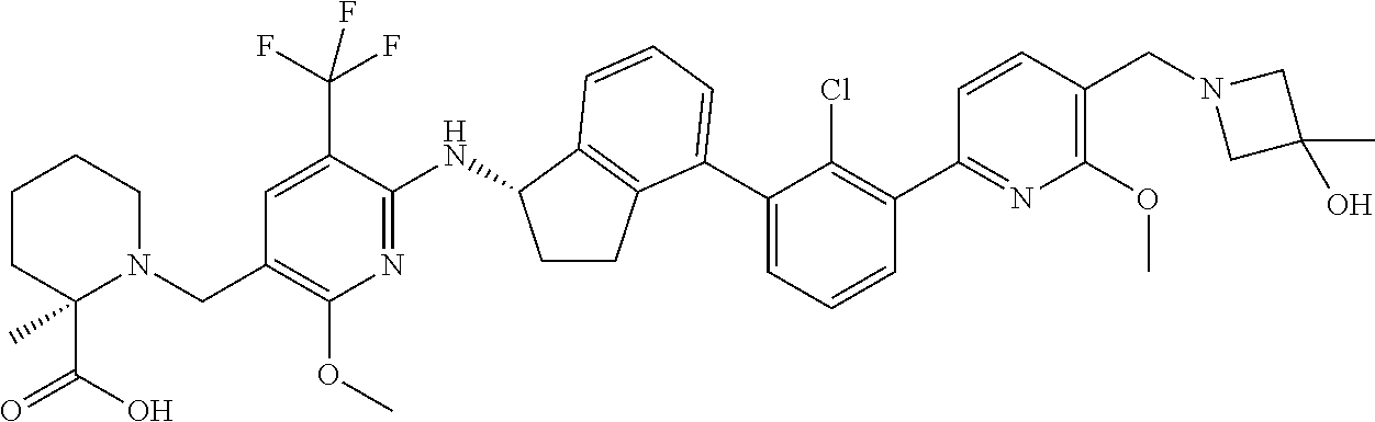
C1=C(C(F)(F)F)C(NC2CCC3=C2C=CC=C3C2=CC=CC(C3=NC(OC)=C(CN4CC(C)(O)C4)C=C3)=C2Cl)=NC(OC)=C1CN1CCCCC1(C)C(O)=O
